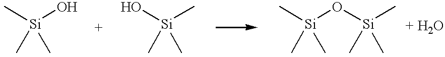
[Si](C)(O)(C)C.[Si](O)(C)(C)C.[Si](C)(O[Si](C)(C)C)(C)C
